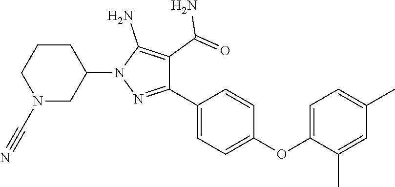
C1=C(OC2=CC=C(C3=NN(C4CN(C#N)CCC4)C(N)=C3C(=O)N)C=C2)C(C)=CC(C)=C1
